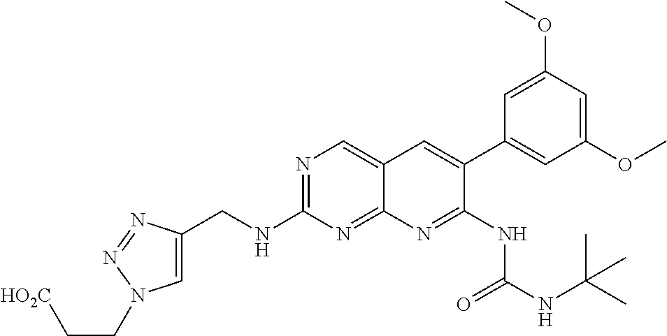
N1=C(NCC2=CN(CC[HO2C])N=N2)N=C2C(=C1)C=C(C1=CC(OC)=CC(OC)=C1)C(NC(NC(C)(C)C)=O)=N2
